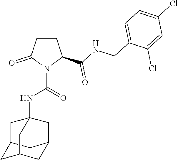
C1CC(C(NCC2=CC=C(Cl)C=C2Cl)=O)N(C(=O)NC23CC4CC(CC(C4)C2)C3)C1=O
